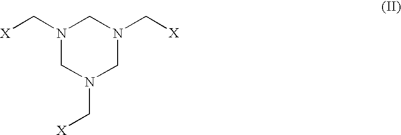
C1N(C[X])CN(C[X])CN1C[X]
